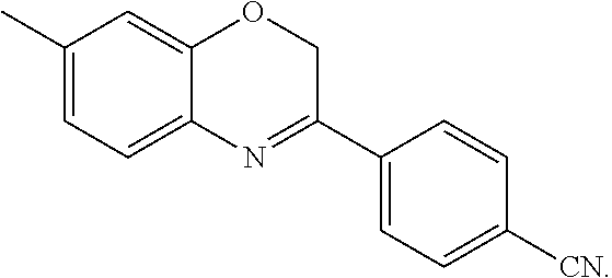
C1(C)=CC=C2C(=C1)OCC(C1=CC=C([CN])C=C1)=N2
